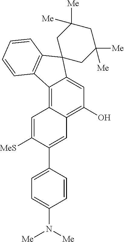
C12=C3C(=C(O)C=C1C1(C4=C2C=CC=C4)CC([Me])([Me])CC([Me])([Me])C1)C=C(C1=CC=C(N([Me])[Me])C=C1)C([MeS])=C3
